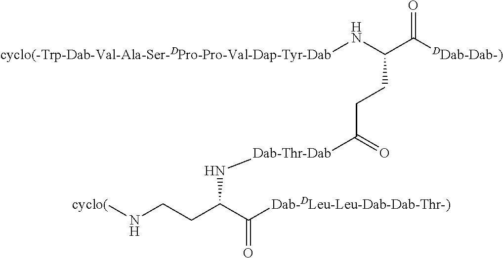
[cyclo(-Trp-Dab-Val-Ala-Ser-DPro-Pro-Val-Dap-Tyr-Dab]NC(C([DDab-Dab-)])=O)CCC([Dab-Thr-Dab]NC(CCN[cyclo(])C([Dab-DLeu-Leu-Dab-Dab-Thr-)])=O)=O
